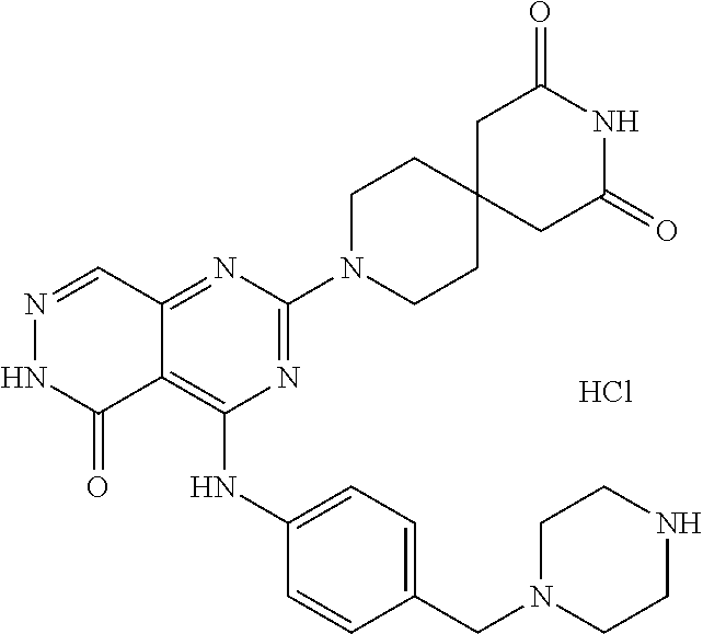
N1=CC2=NC(N3CCC4(CC3)CC(=O)NC(=O)C4)=NC(NC3=CC=C(CN4CCNCC4)C=C3)=C2C(=O)N1.Cl
